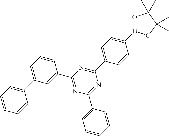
C1=C(C2=CC=CC=C2)C=C(C2=NC(C3=CC=CC=C3)=NC(C3=CC=C(B4OC(C)(C)C(C)(C)O4)C=C3)=N2)C=C1
